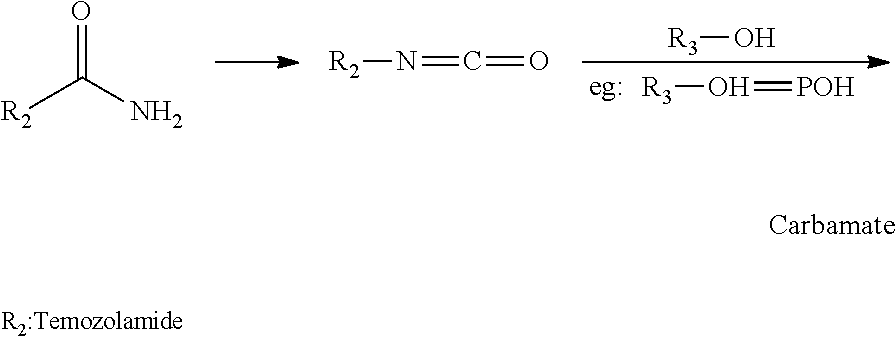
[R3]O=[POH].[R3]O.[R2]C(N)=O.[R2]N=C=O
